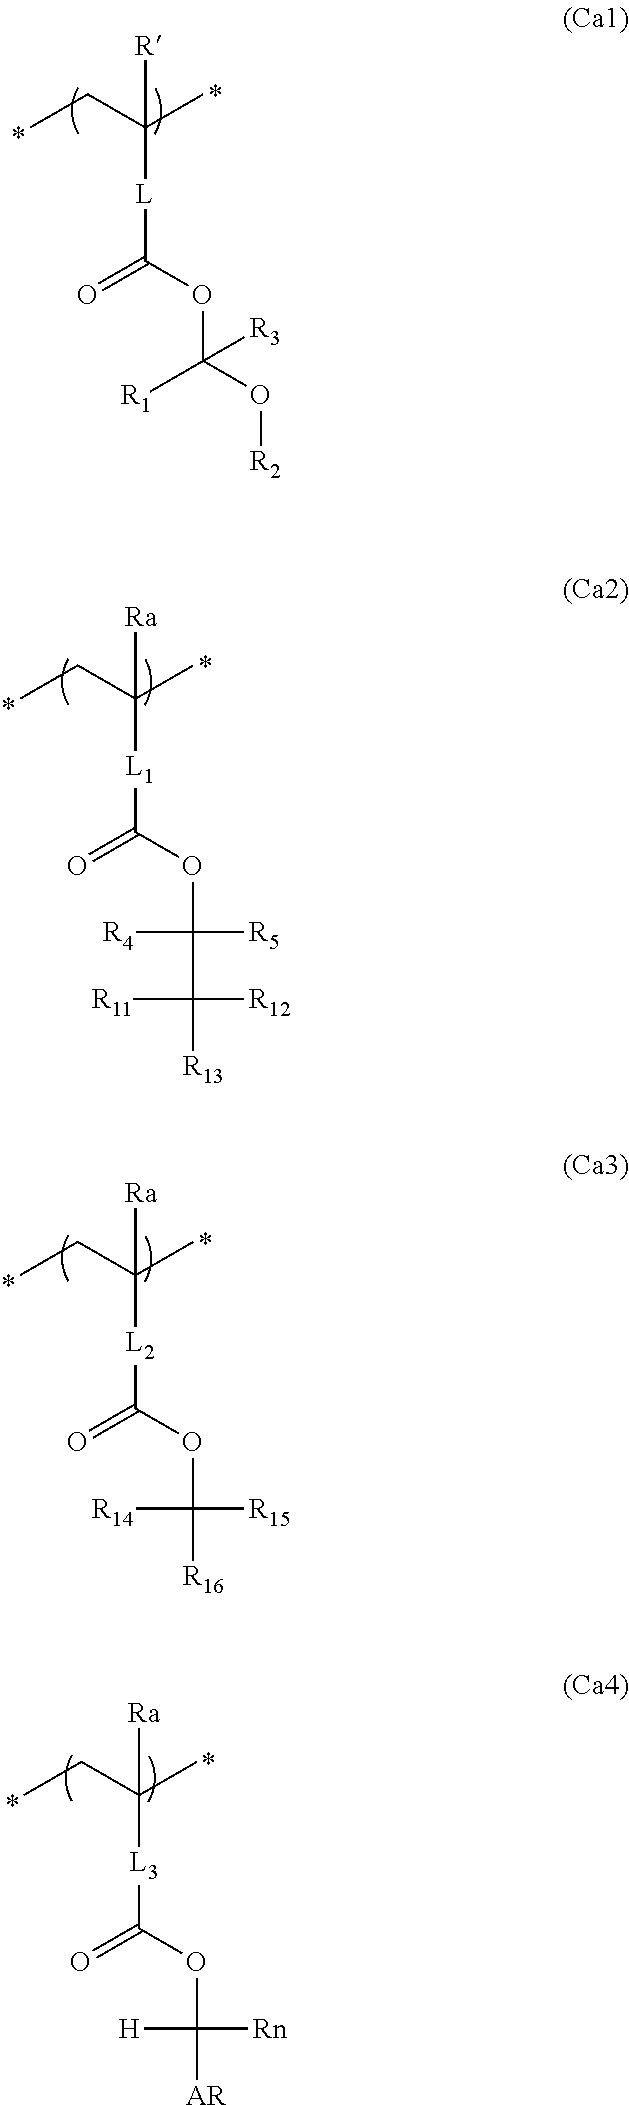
CCC(C)([L]C(=O)OC(O[R2])([R1])[R3])[R].CCC(C)([L1]C(=O)OC(C([R13])([R12])[R11])([R4])[R5])[Ra].CCC(C)([L2]C(=O)OC([R16])([R14])[R15])[Ra].CCC(C)([L3]C(=O)OC([AR])([H])[Rn])[Ra]
